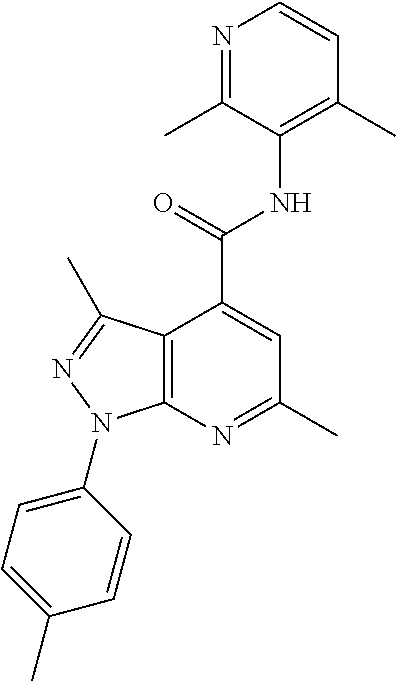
C12=C(N=C(C)C=C1C(=O)NC1=C(C)C=CN=C1C)N(C1=CC=C(C)C=C1)N=C2C
